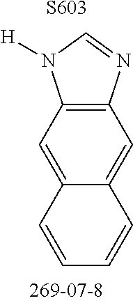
C12=C(N=CN1[H])C=C1C(=C2)C=CC=C1.[S603]
